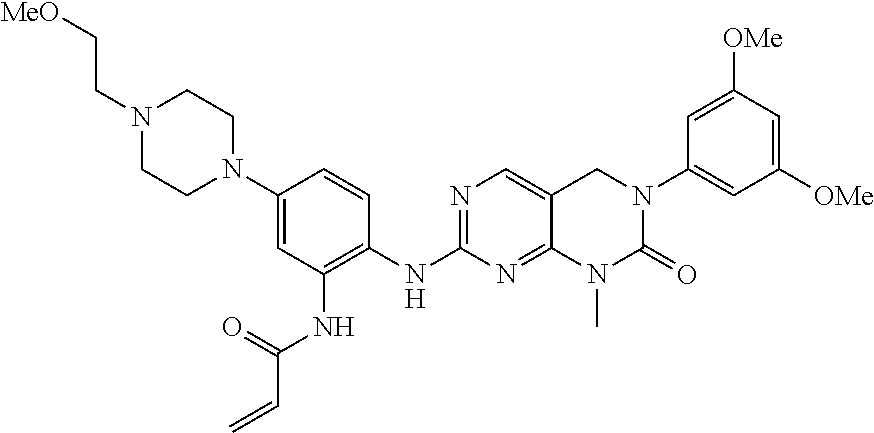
C1(NC2=C(NC(C=C)=O)C=C(N3CCN(CC[MeO])CC3)C=C2)=NC=C2C(=N1)N(C)C(=O)N(C1=CC([OMe])=CC([OMe])=C1)C2
